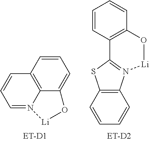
C1=CC2=C(C=C1)C1=N(C3=C(S1)C=CC=C3)[Li]O2.C12=C3C(=CC=C1)O[Li]N3=CC=C2
